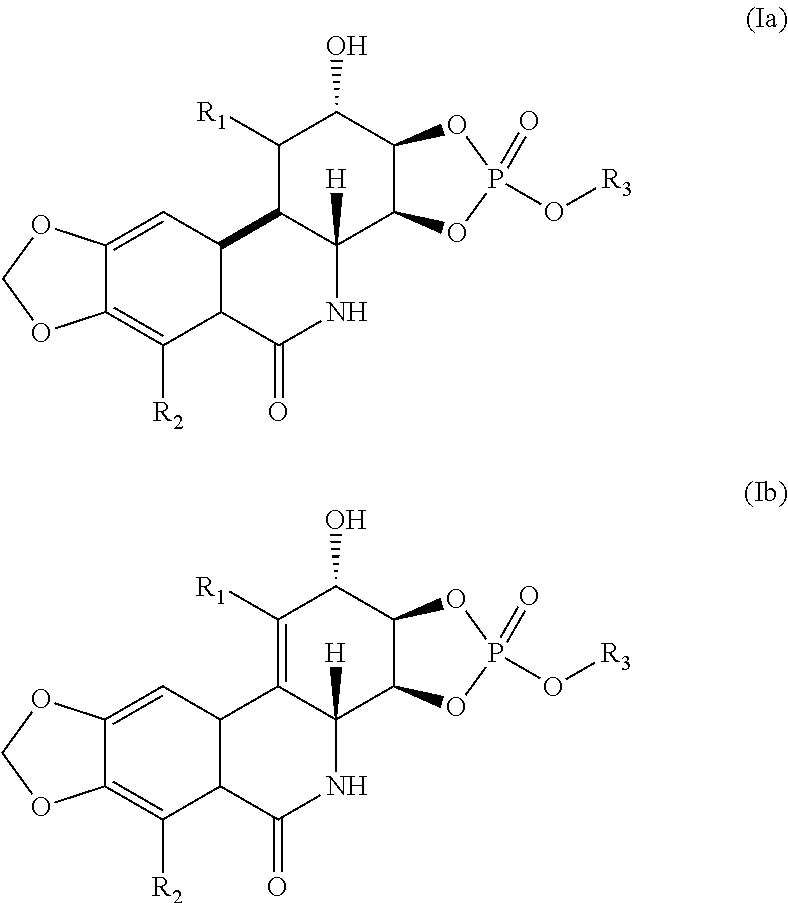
C12=CC3C(C([R2])=C1OCO2)C(=O)NC1([H])C3C([R1])C(O)C2C1OP(=O)(O[R3])O2.C12=CC3C(C([R2])=C1OCO2)C(=O)NC1([H])C3=C([R1])C(O)C2C1OP(=O)(O[R3])O2
